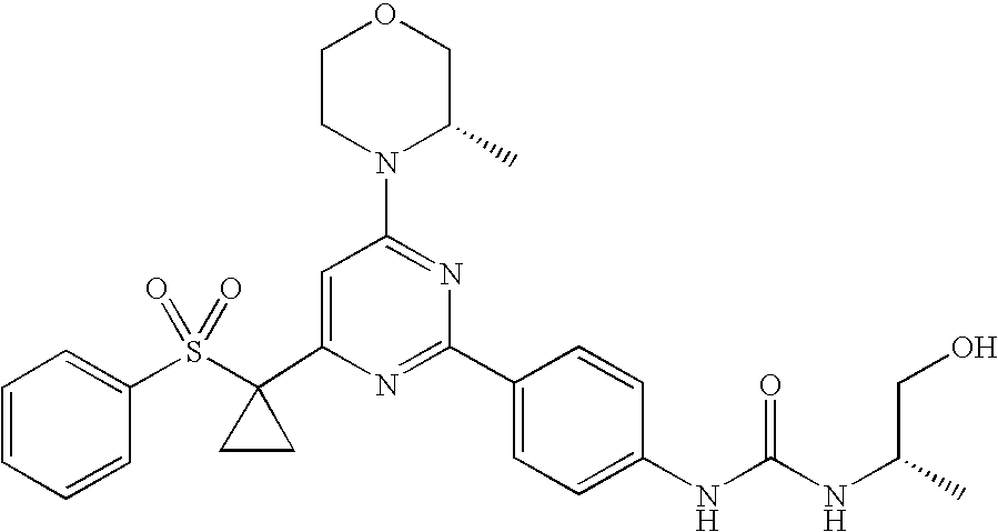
C1(C2(S(=O)(=O)C3=CC=CC=C3)CC2)=CC(N2C(C)COCC2)=NC(C2=CC=C(NC(=O)NC(C)CO)C=C2)=N1
